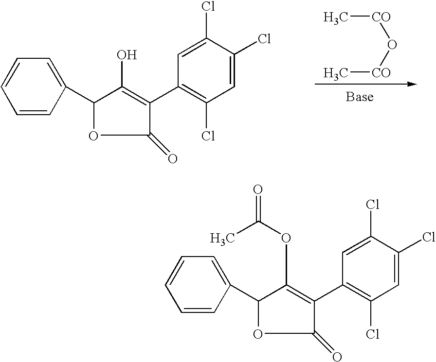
C1(=O)C(C2=C(Cl)C=C(Cl)C(Cl)=C2)=C(O)C(C2=CC=CC=C2)O1.O([CO]C)[CO]C.C1(=O)C(C2=C(Cl)C=C(Cl)C(Cl)=C2)=C(OC(=O)C)C(C2=CC=CC=C2)O1
